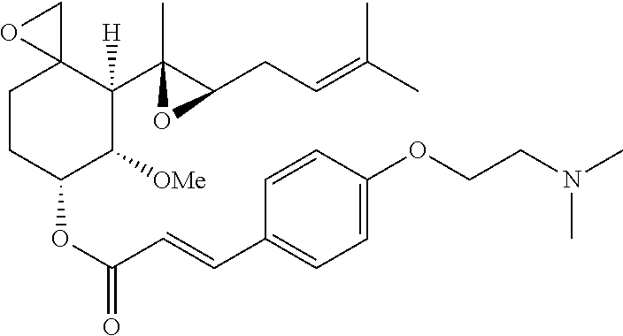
C1=CC(OCCN(C)C)=CC=C1C=CC(OC1C([OMe])C(C2(C)C(CC=C(C)C)O2)([H])C2(CC1)CO2)=O
